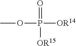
COP(=O)([OR15])[OR14]
